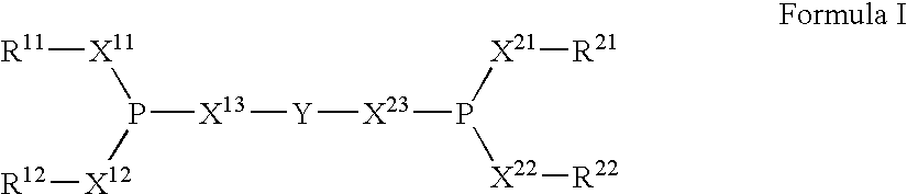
P([X13][Y][X23]P([X22][R22])[X21][R21])([X12][R12])[X11][R11]
